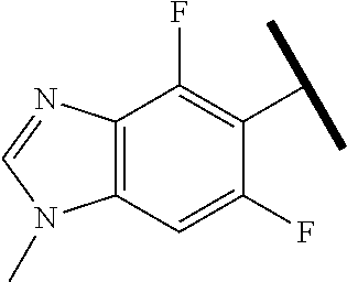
C12=C(C=C(F)C(C(C)C)=C1F)N(C)C=N2
